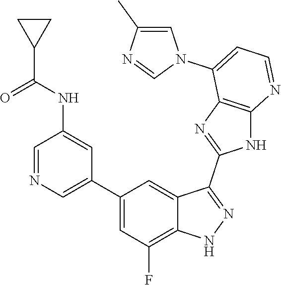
C1=NC=C(C2=CC(F)=C3C(=C2)C(C2=NC4=C(N2)N=CC=C4N2C=C(C)N=C2)=NN3)C=C1NC(C1CC1)=O
